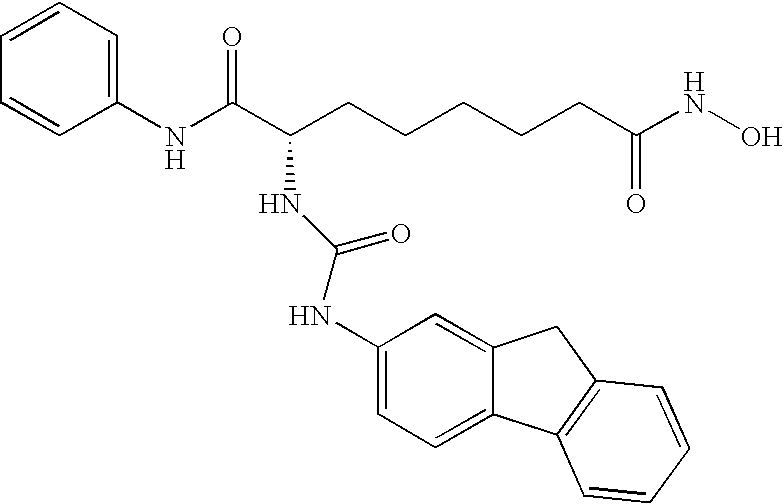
C1(NC(C(CCCCCC(NO)=O)NC(NC2=CC=C3C(=C2)CC2=C3C=CC=C2)=O)=O)=CC=CC=C1
